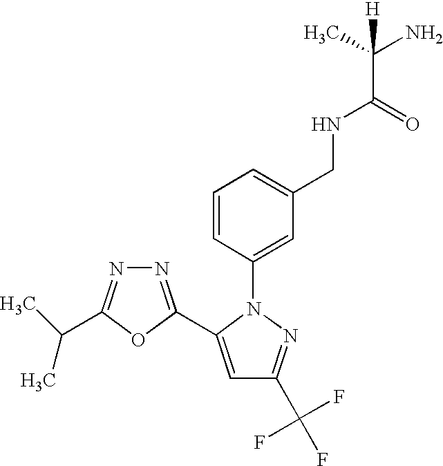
N1=C(C2=CC(C(F)(F)F)=NN2C2=CC(CNC(C(C)(N)[H])=O)=CC=C2)OC(C(C)C)=N1
